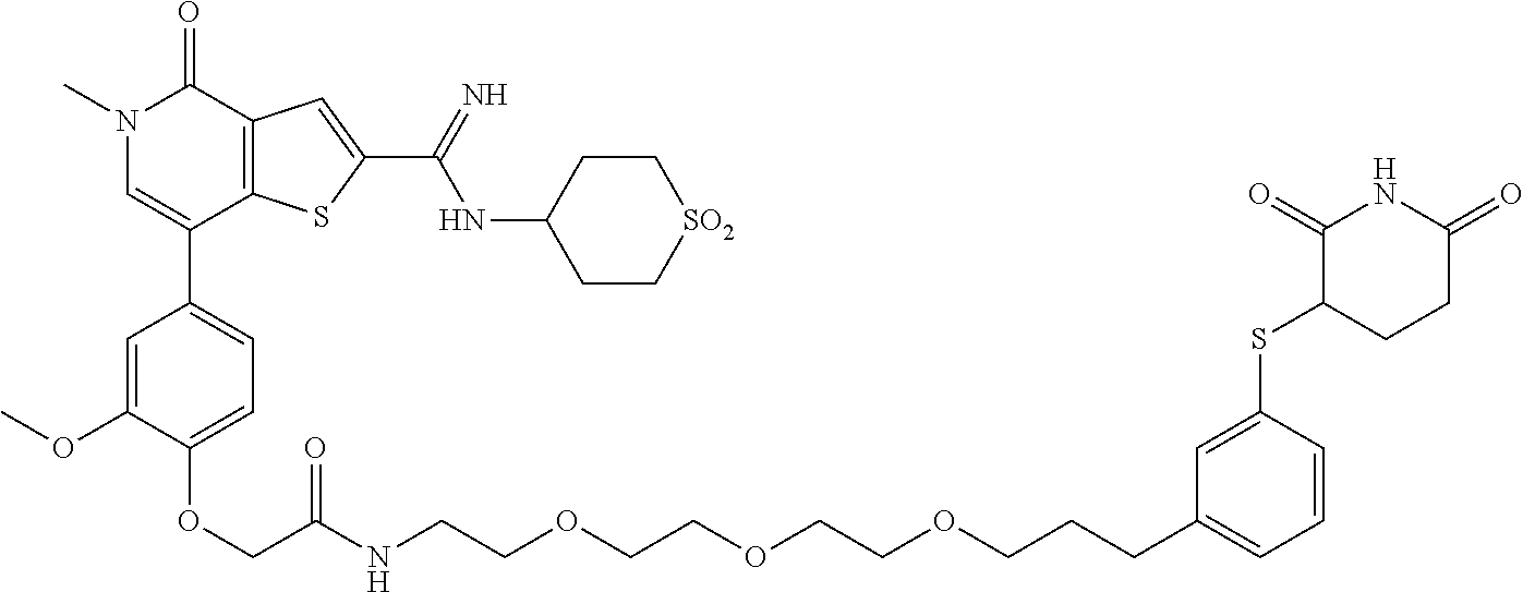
C(C(NCCOCCOCCOCCCC1=CC=CC(SC2CCC(=O)NC2=O)=C1)=O)OC1=CC=C(C2=CN(C)C(=O)C3=C2SC(C(=N)NC2CC[SO2]CC2)=C3)C=C1OC
